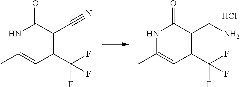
N1C(C)=CC(C(F)(F)F)=C(C#N)C1=O.N1C(C)=CC(C(F)(F)F)=C(CN)C1=O.Cl
